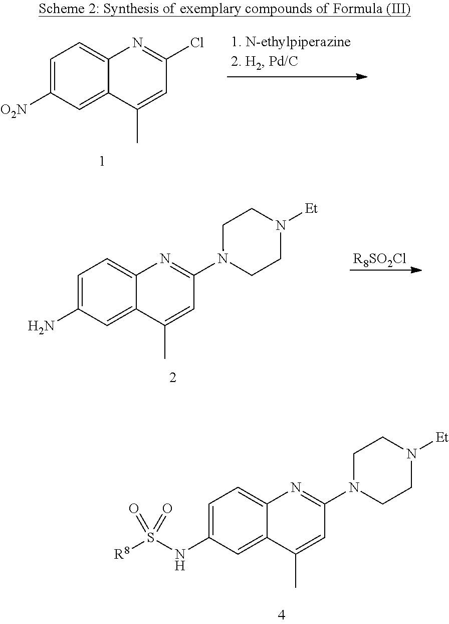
C1=C([O2N])C=C2C(=C1)N=C(Cl)C=C2C.C1=C(N)C=C2C(=C1)N=C(N1CCN([Et])CC1)C=C2C.[R8SO2Cl].C1=C(NS([R8])(=O)=O)C=C2C(=C1)N=C(N1CCN([Et])CC1)C=C2C
